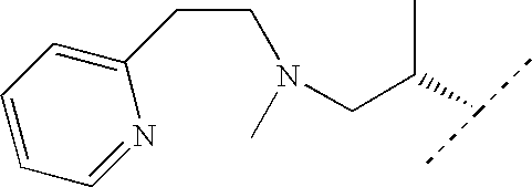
N(CC(C(C)C)C)(C)CCC1=CC=CC=N1
